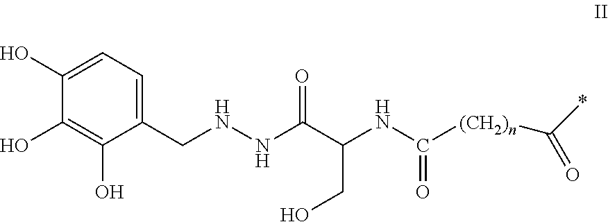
C1(O)=CC=C(CNNC(C(NC([(CH2)n]C(*)=O)=O)CO)=O)C(O)=C1O
